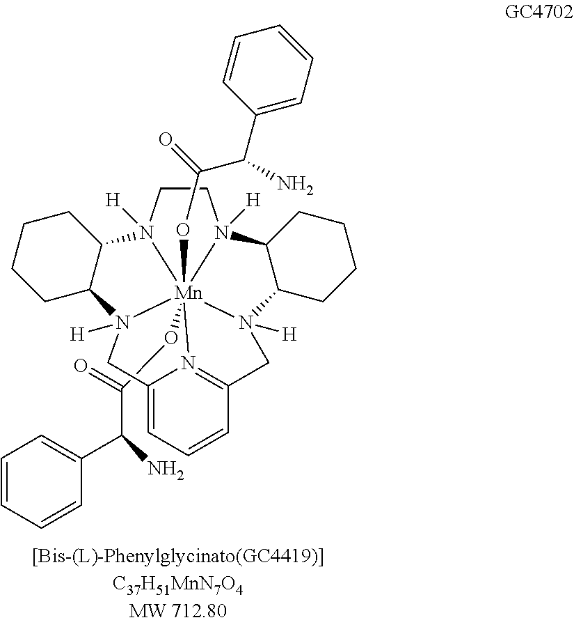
C1CN2([H])[Mn]345(OC(=O)C(C6=CC=CC=C6)N)(OC(=O)C(C6=CC=CC=C6)N)N1([H])C1C(CCCC1)N3([H])CC1=N4C(=CC=C1)CN5([H])C1C2CCCC1
